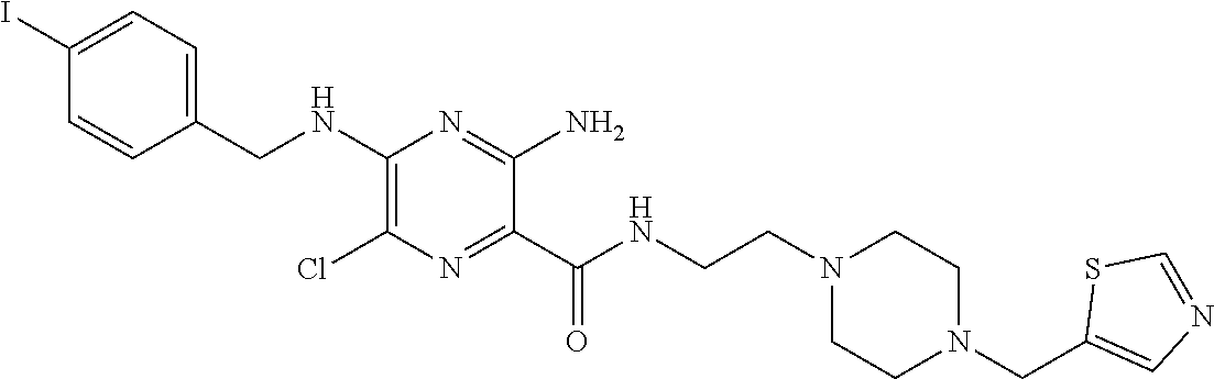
C1=C(I)C=CC(CNC2=C(Cl)N=C(C(NCCN3CCN(CC4=CN=CS4)CC3)=O)C(N)=N2)=C1
